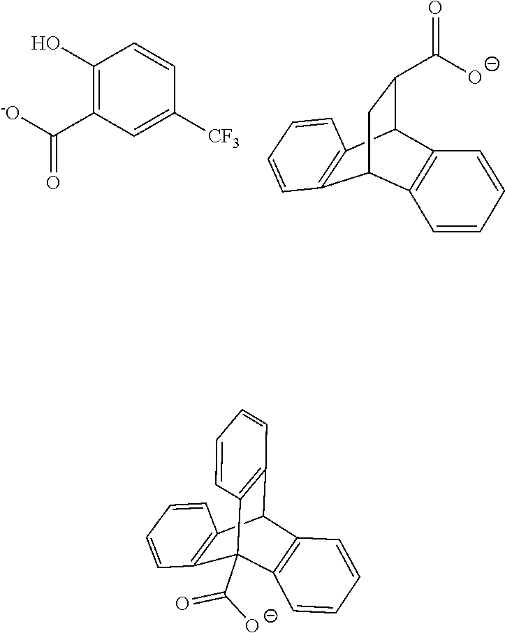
C1(O)=C(C(=O)[-O])C=C([CF3])C=C1.C1(C(=O)[O-])C2C3=C(C=CC=C3)C(C3=C2C=CC=C3)C1.C12C3=C(C=CC=C3)C(C(=O)[O-])(C3=C1C=CC=C3)C1=C2C=CC=C1
